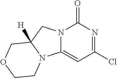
ClC1=NC(=O)N2C(=C1)N1C([H])(C2)COCC1
